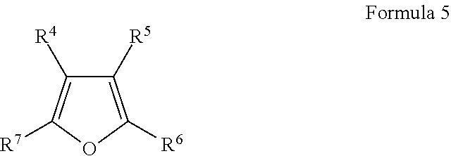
C1([R5])=C([R6])OC([R7])=C1[R4]
